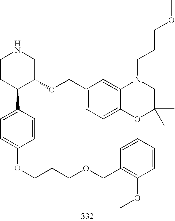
C1CC(C2=CC=C(OCCCOCC3=C(OC)C=CC=C3)C=C2)C(OCC2=CC=C3C(=C2)N(CCCOC)CC(C)(C)O3)CN1
